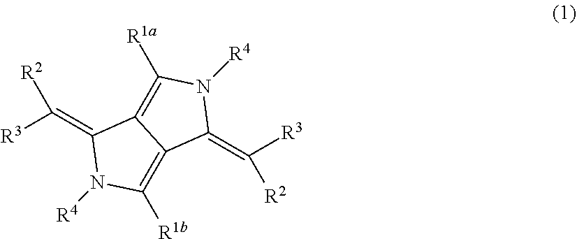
[R3]C(=C1N([R4])C([R1b])=C2C1=C([R1a])N([R4])C2=C([R3])[R2])[R2]
